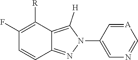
[A]1=CC(N2C([H])=C3C(=N2)C=CC(F)=C3[R])=CN=C1
